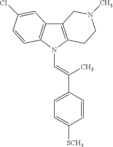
C12=C(N(C=C(C3=CC=C([SCH3])C=C3)C)C3=C1C=C(Cl)C=C3)CCN(C)C2
